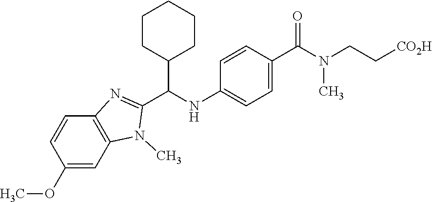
COC1=CC2=C(C=C1)N=C(C(NC1=CC=C(C(=O)N(CC[CO2H])C)C=C1)C1CCCCC1)N2C
